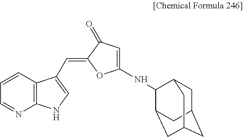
C1=NC2=C(C=C1)C(C=C1OC(NC3C4CC5CC(CC3C5)C4)=CC1=O)=CN2
